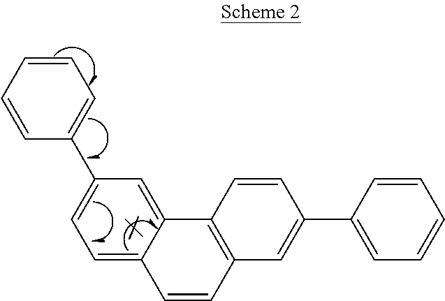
C1=CC=CC=C1C1=CC=C2C(=C1)C1=C(C=C2)C=C(C2=CC=CC=C2)C=C1
